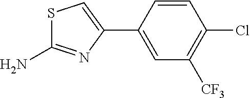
S1C(N)=NC(C2=CC([CF3])=C(Cl)C=C2)=C1
